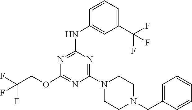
N1=C(N2CCN(CC3=CC=CC=C3)CC2)N=C(OCC(F)(F)F)N=C1NC1=CC(C(F)(F)F)=CC=C1
